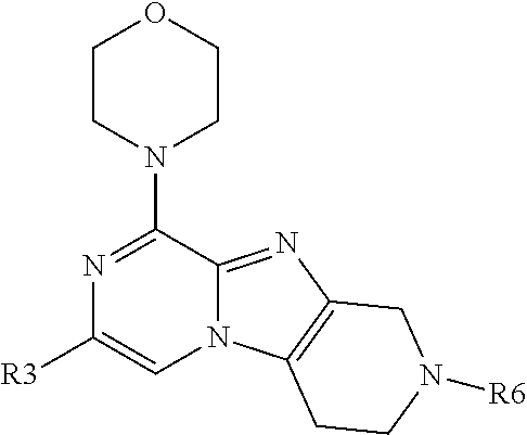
[R3]C1=CN2C(=NC3=C2CCN([R6])C3)C(N2CCOCC2)=N1
